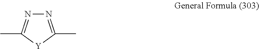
N1=C(C)[Y]C(C)=N1
